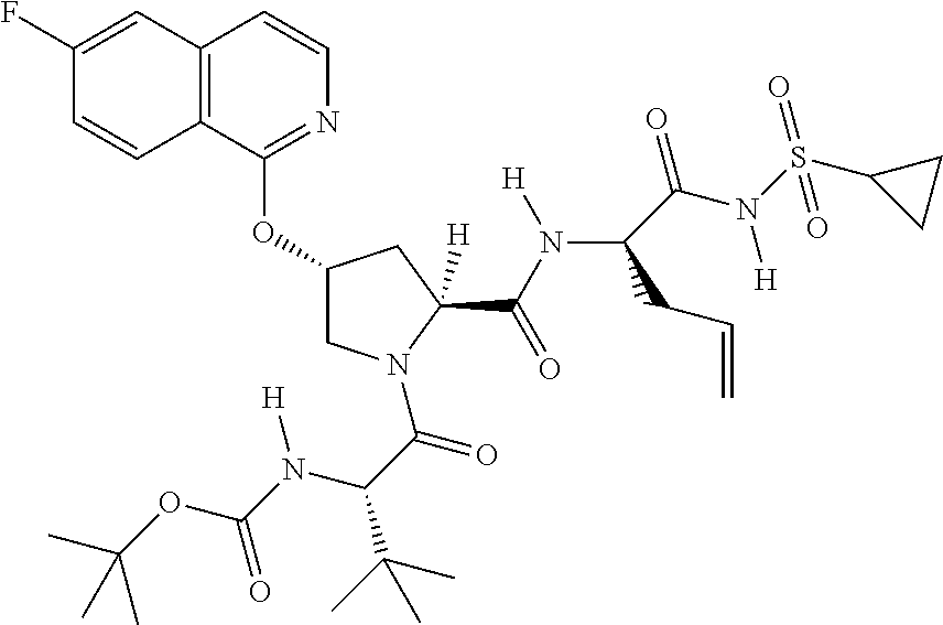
C12=C(C(OC3CN(C(C(N(C(=O)OC(C)(C)C)[H])C(C)(C)C)=O)C(C(N([H])C4(C(=O)N(S(=O)(C5CC5)=O)[H])C(C=C)C4)=O)([H])C3)=NC=C1)C=CC(F)=C2
